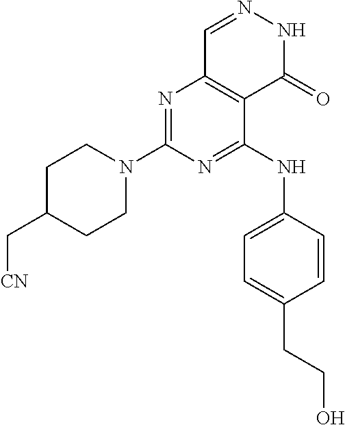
N1=C(N2CCC(C[CN])CC2)N=C(NC2=CC=C(CCO)C=C2)C2=C1C=NNC2=O
